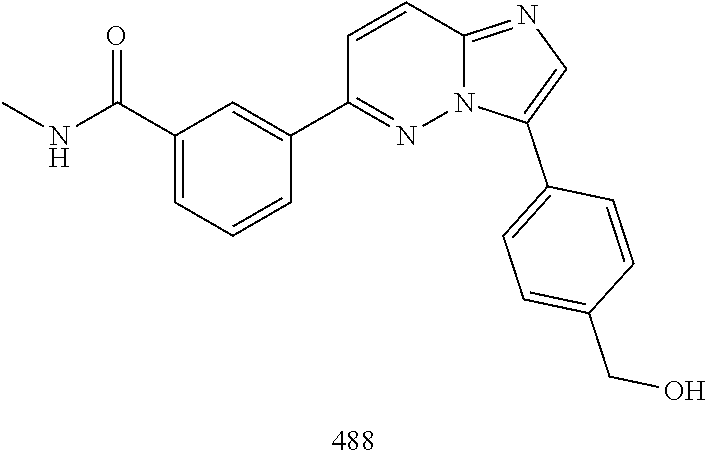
C1(C2=CC(C(NC)=O)=CC=C2)=NN2C(=NC=C2C2=CC=C(CO)C=C2)C=C1
